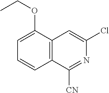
C1=CC2=C(C(OCC)=C1)C=C(Cl)N=C2[CN]
